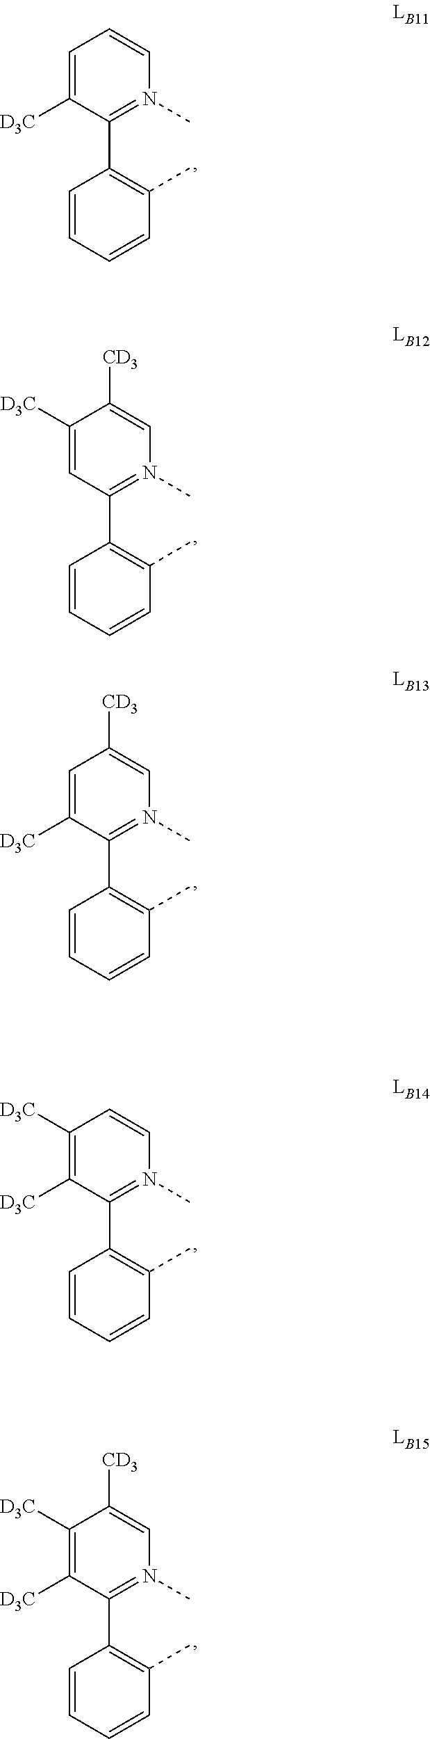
C1=C([D3C])C(C2=C(C)C=CC=C2)=N(C)C=C1.C1([D3C])=CC(C2=C(C)C=CC=C2)=N(C)C=C1[CD3].C1=C([D3C])C(C2=C(C)C=CC=C2)=N(C)C=C1[CD3].C1([D3C])=C([D3C])C(C2=C(C)C=CC=C2)=N(C)C=C1.C1([D3C])=C([D3C])C(C2=C(C)C=CC=C2)=N(C)C=C1[CD3]
